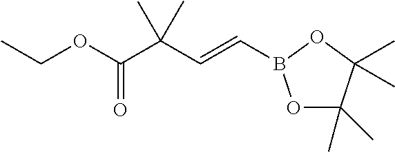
O1C(C)(C)C(C)(C)OB1C=CC(C(OCC)=O)(C)C
